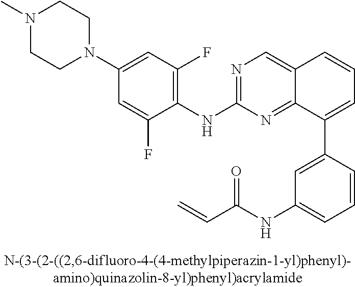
C12=CN=C(NC3=C(F)C=C(N4CCN(C)CC4)C=C3F)N=C1C(C1=CC(NC(C=C)=O)=CC=C1)=CC=C2
